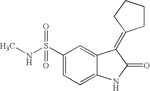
C1(S(NC)(=O)=O)=CC=C2C(=C1)C(=C1CCCC1)C(=O)N2
